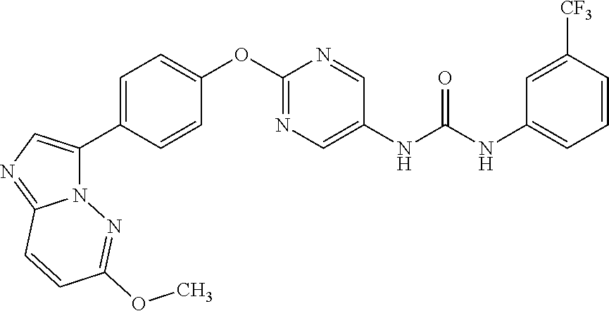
C1=C(C2=CN=C3N2N=C(OC)C=C3)C=CC(OC2=NC=C(NC(NC3=CC=CC([CF3])=C3)=O)C=N2)=C1
